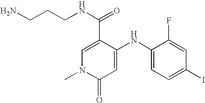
C1=C(C(=O)NCCCN)C(NC2=CC=C(I)C=C2F)=CC(=O)N1C
